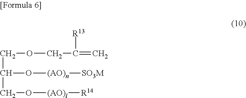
C(OCC([R13])=C)C(O[(AO)n][SO3M])CO[(AO)l][R14]
